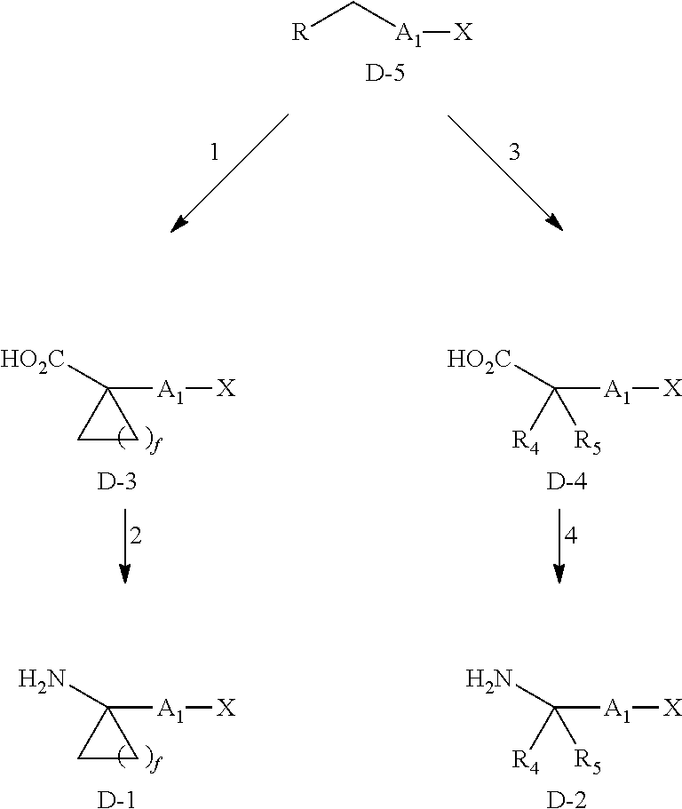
[R]C[A1][X].[D].C1([A1][X])([HO2C])CC1.C([A1][X])([HO2C])([R4])[R5].[D].[D].C1([A1][X])(N)CC1.C([A1][X])(N)([R4])[R5].[D].[D]
